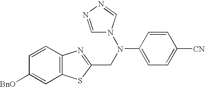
C12=C(C=CC([BnO])=C1)N=C(CN(C1=CC=C([CN])C=C1)N1C=NN=C1)S2
